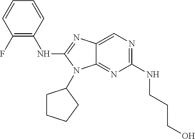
C1(NCCCO)=NC=C2C(=N1)N(C1CCCC1)C(NC1=C(F)C=CC=C1)=N2
